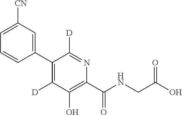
C1(C2=C([D])C(O)=C(C(NCC(O)=O)=O)N=C2[D])=CC([CN])=CC=C1
